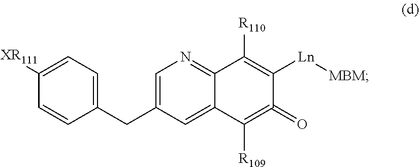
C1=C(CC2=CC=C([XR111])C=C2)C=C2C(=N1)C([R110])=C([Ln][MBM])C(=O)=C2[R109]
